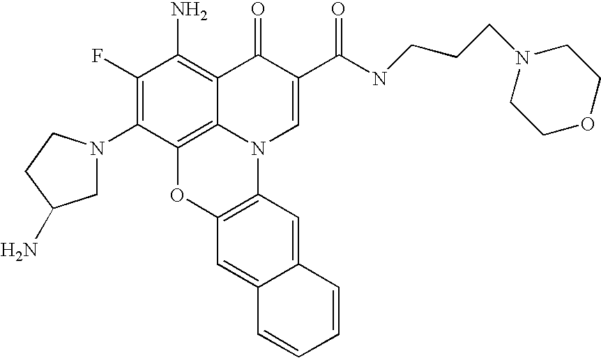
C1(F)=C(N2CC(N)CC2)C2=C3C(=C1N)C(=O)C(C(NCCCN1CCOCC1)=O)=CN3C1=C(O2)C=C2C(=C1)C=CC=C2
